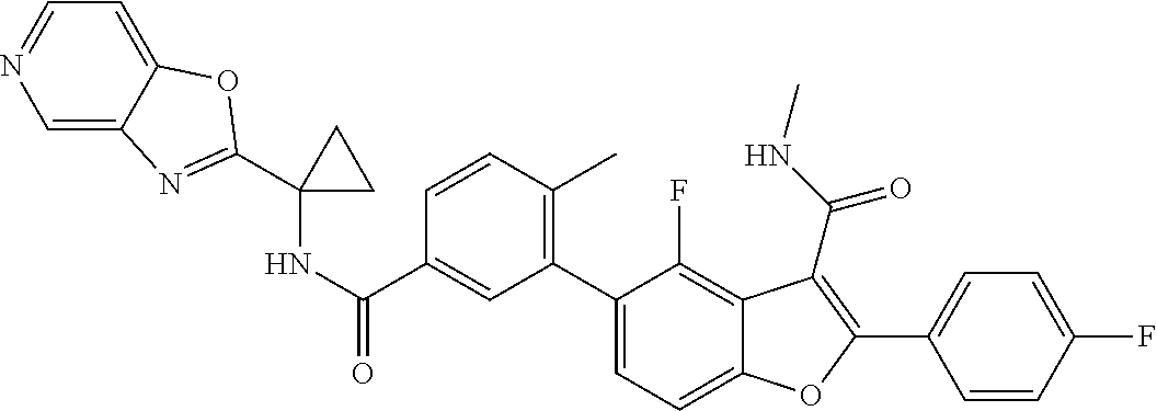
N(C(C1=CC(C2=CC=C3C(=C2F)C(C(NC)=O)=C(C2=CC=C(F)C=C2)O3)=C(C)C=C1)=O)C1(C2=NC3=CN=CC=C3O2)CC1
